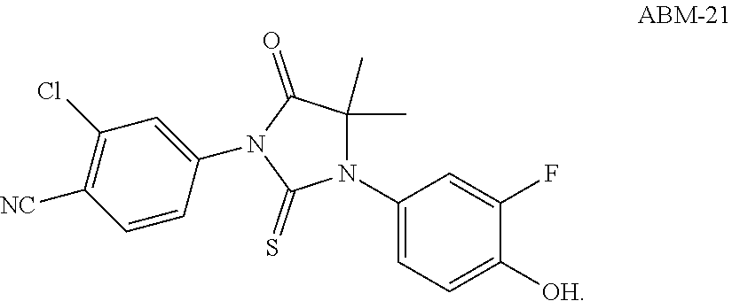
N1(C2=CC=C([OH])C(F)=C2)C(C)(C)C(=O)N(C2=CC(Cl)=C([NC])C=C2)C1=S
